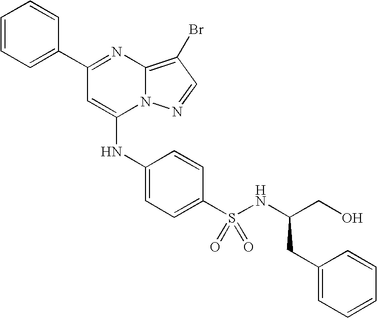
C1=C(C2=NC3=C(Br)C=NN3C(NC3=CC=C(S(=O)(=O)NC(CO)CC4=CC=CC=C4)C=C3)=C2)C=CC=C1
